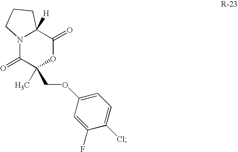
N12C(=O)C(C)(COC3=CC=C(Cl)C(F)=C3)OC(=O)C1([H])CCC2
